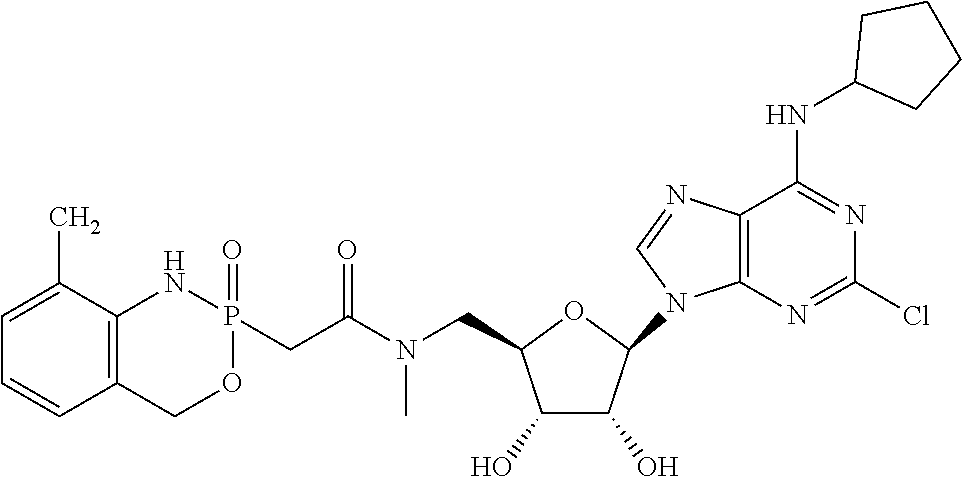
O1C(CN(C(CP2(=O)NC3=C(CO2)C=CC=C3C)=O)C)C(O)C(O)C1N1C=NC2=C1N=C(Cl)N=C2NC1CCCC1
